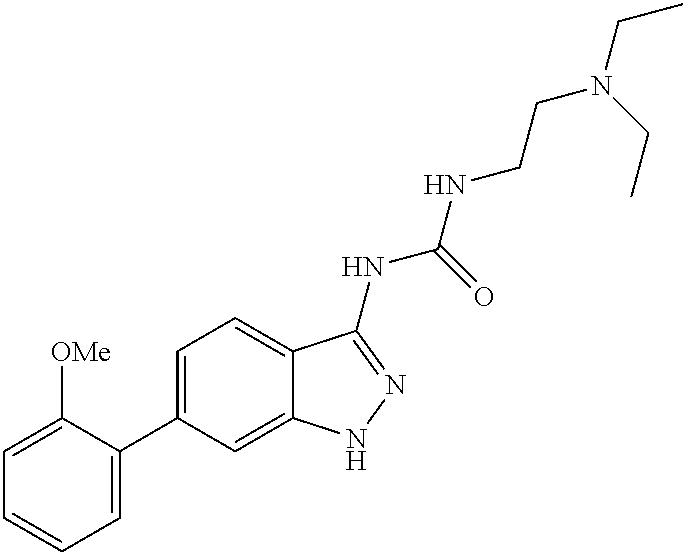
C1=C([OMe])C(C2=CC=C3C(=C2)NN=C3NC(NCCN(CC)CC)=O)=CC=C1
